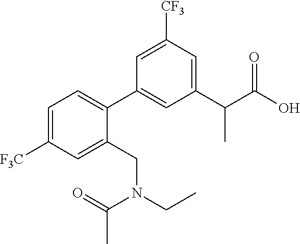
C1(C(C(O)=O)C)=CC([CF3])=CC(C2=CC=C([F3C])C=C2CN(CC)C(=O)C)=C1
